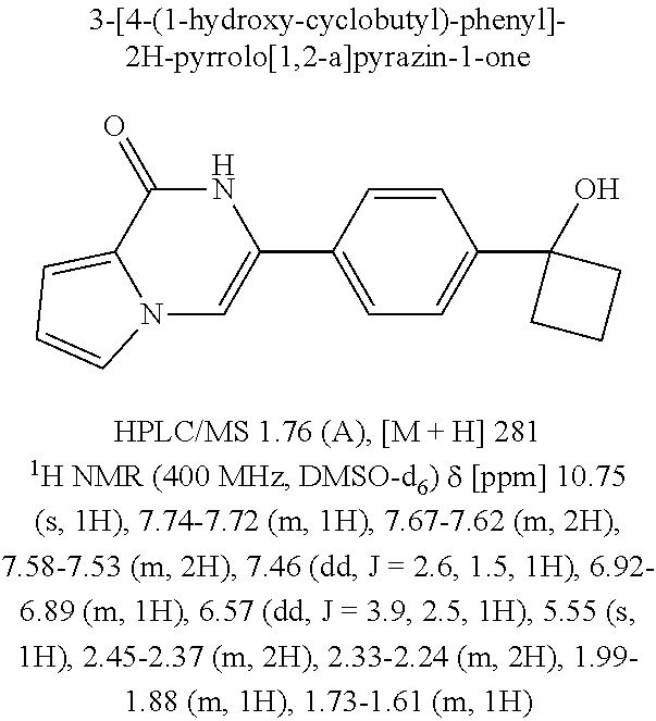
N12C=C(C3=CC=C(C4(O)CCC4)C=C3)NC(=O)C1=CC=C2
